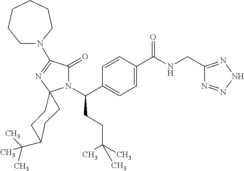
C1=C(C(=O)NCC2=NNN=N2)C=CC(C(N2C(=O)C(N3CCCCCC3)=NC23CCC(C(C)(C)C)CC3)CCC(C)(C)C)=C1
